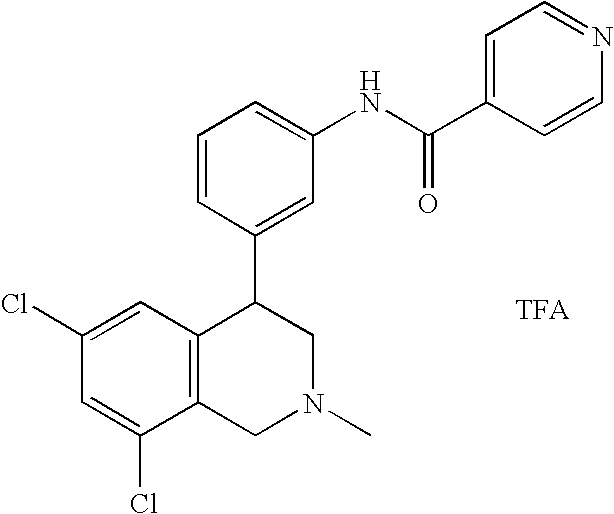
C1=C(NC(=O)C2=CC=NC=C2)C=C(C2C3=C(CN(C)C2)C(Cl)=CC(Cl)=C3)C=C1
